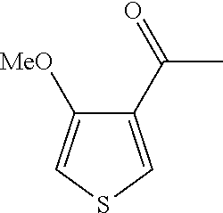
C1(C(=O)C)=CSC=C1[MeO]
